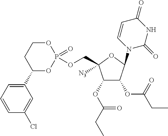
C1(OC(CC)=O)C(OC(CC)=O)C(N2C=CC(=O)NC2=O)OC1(COP1(=O)OCCC(C2=CC=CC(Cl)=C2)O1)[N3]
